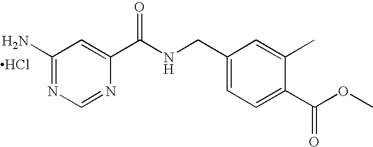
C1(N)=NC=NC(C(NCC2=CC=C(C(OC)=O)C(C)=C2)=O)=C1.Cl
